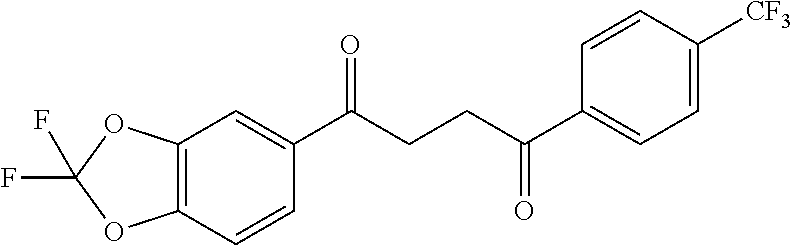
C12=C(C=CC(C(CCC(C3=CC=C([CF3])C=C3)=O)=O)=C1)OC(F)(F)O2
